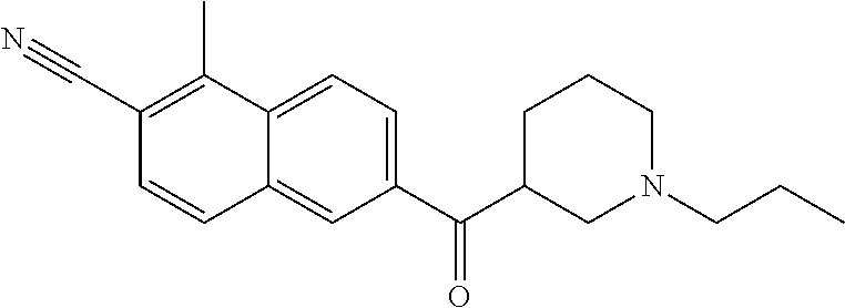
C1(C#N)=C(C)C2=CC=C(C(C3CN(CCC)CCC3)=O)C=C2C=C1
